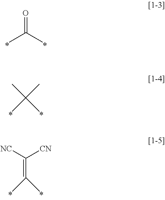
CC(C)=O.CC(C)(C)C.C(=C(C)C)([NC])[CN]
